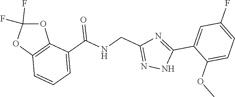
C1=C(C(NCC2=NNC(C3=CC(F)=CC=C3OC)=N2)=O)C2=C(C=C1)OC(F)(F)O2
